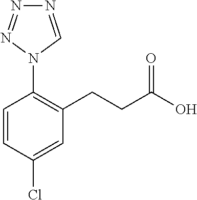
C1=CC(Cl)=CC(CCC(O)=O)=C1N1C=NN=N1
